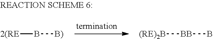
[2(RE]B[B)].[(RE)2B][BB]B
